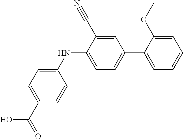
C1(NC2=CC=C(C3=CC=CC=C3OC)C=C2C#N)=CC=C(C(=O)O)C=C1
